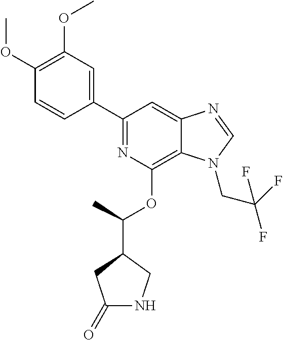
C1(C2=NC(OC(C3CC(=O)NC3)C)=C3C(=C2)N=CN3CC(F)(F)F)=CC(OC)=C(OC)C=C1
